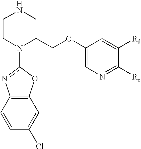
C1CN(C2=NC3=C(C=C(Cl)C=C3)O2)C(COC2=CN=C([Re])C([Rd])=C2)CN1
